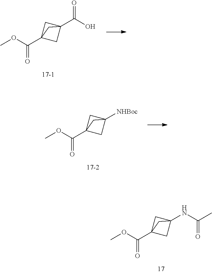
COC(C12CC([NHBoc])(C1)C2)=O.COC(C12CC(C(O)=O)(C1)C2)=O.COC(C12CC(NC(C)=O)(C1)C2)=O
